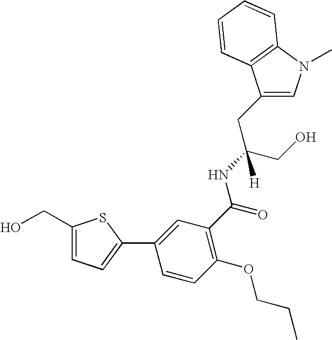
C1(CC(CO)(NC(=O)C2=C(OCCC)C=CC(C3=CC=C(CO)S3)=C2)[H])=CN(C)C2=C1C=CC=C2
